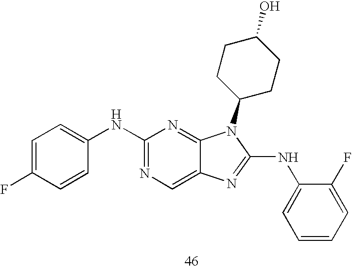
C1=CC(F)=CC=C1NC1=NC=C2C(=N1)N(C1CCC(O)CC1)C(NC1=CC=CC=C1F)=N2
